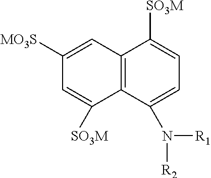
C1=C([SO3M])C2=C(C=C1[MO3S])C([SO3M])=CC=C2N([R1])[R2]
